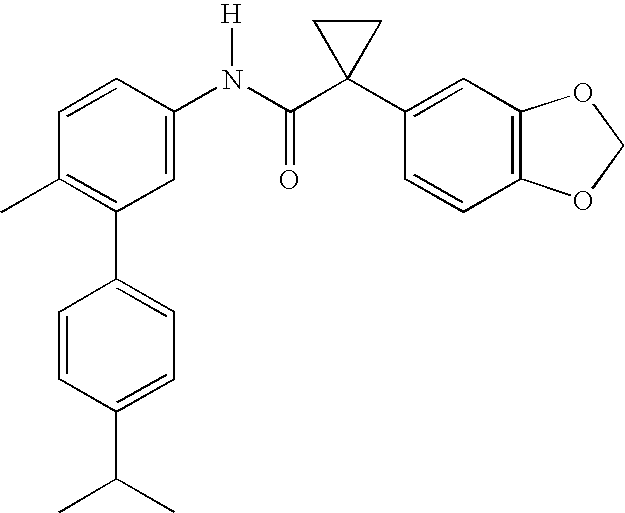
C1(N(C(C2(C3=CC4=C(C=C3)OCO4)CC2)=O)[H])=CC(C2=CC=C(C(C)C)C=C2)=C(C)C=C1
